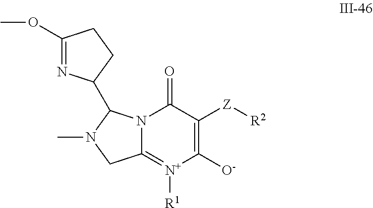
C12=[N+]([R1])C([O-])=C([Z][R2])C(=O)N1C(C1N=C(OC)CC1)N(C)C2
